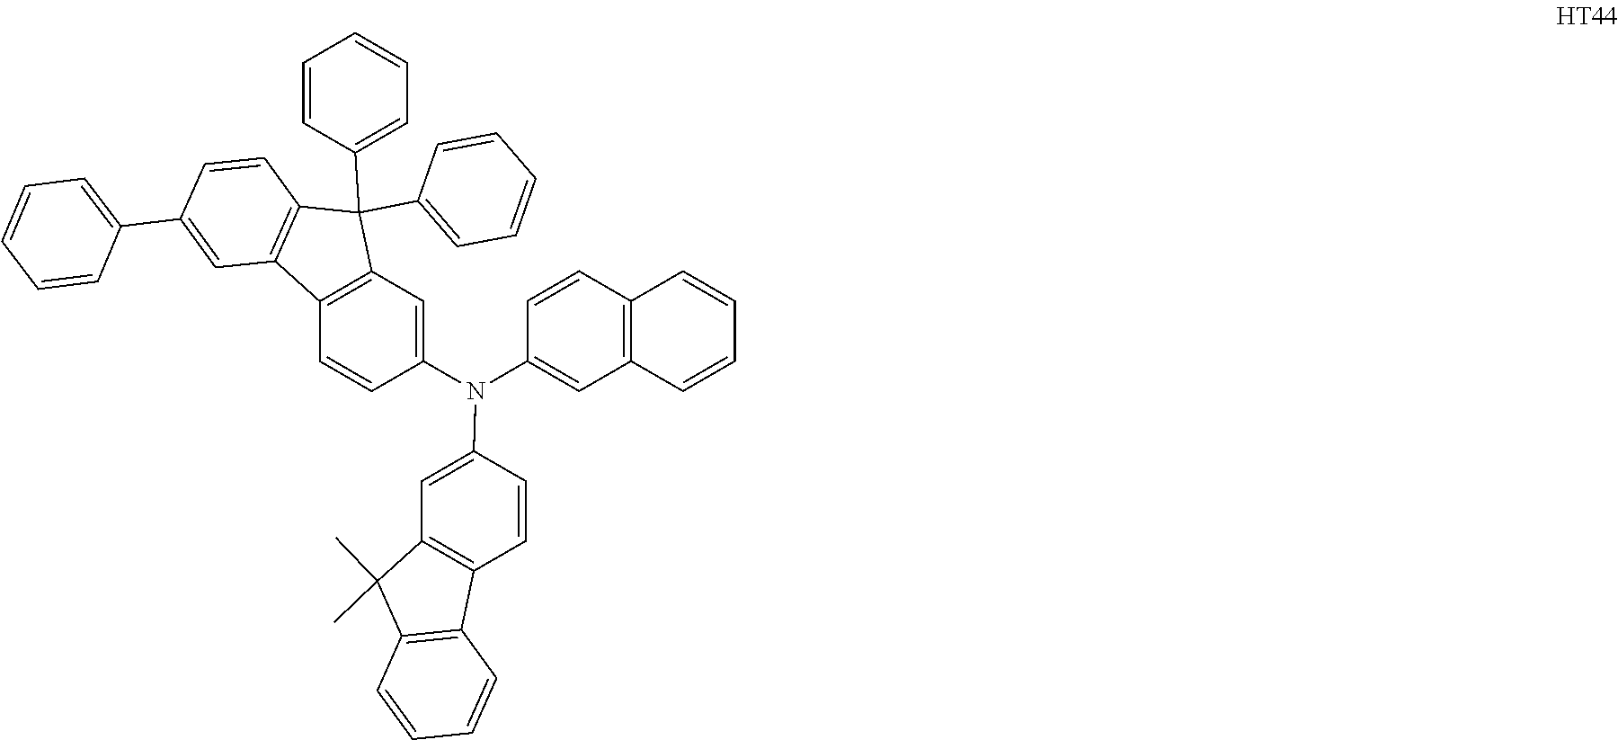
C12=C(C3=C(C1(C)C)C=C(N(C1=CC4=C(C=C1)C1=C(C=CC(C5=CC=CC=C5)=C1)C4(C1=CC=CC=C1)C1=CC=CC=C1)C1=CC4=C(C=C1)C=CC=C4)C=C3)C=CC=C2
